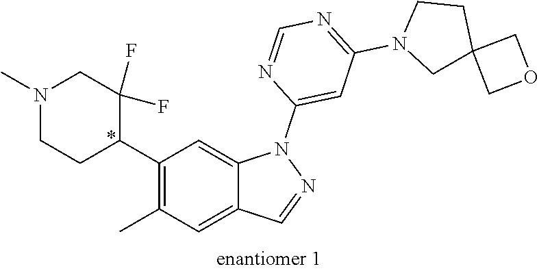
C1(C2C(F)(F)CN(C)CC2)=C(C)C=C2C(=C1)N(C1=CC(N3CC4(CC3)COC4)=NC=N1)N=C2
